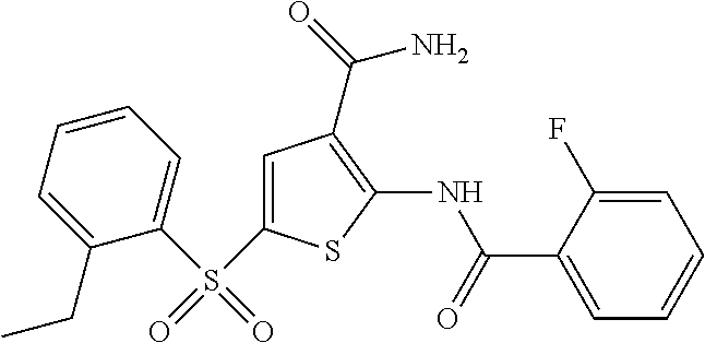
C1=CC=C(CC)C(S(C2=CC(C(N)=O)=C(NC(C3=CC=CC=C3F)=O)S2)(=O)=O)=C1
